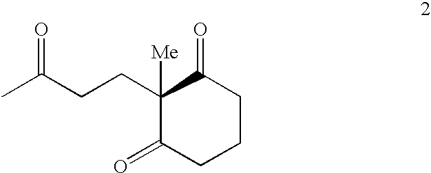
CC(CCC1([Me])C(=O)CCCC1=O)=O
